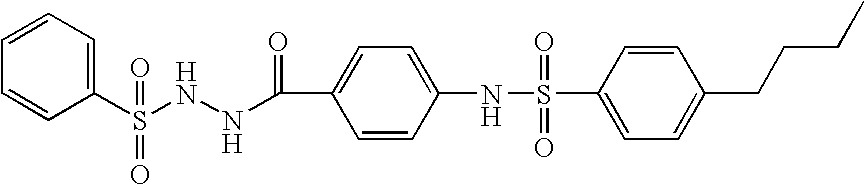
C1=CC(S(NNC(C2=CC=C(NS(C3=CC=C(CCCC)C=C3)(=O)=O)C=C2)=O)(=O)=O)=CC=C1
